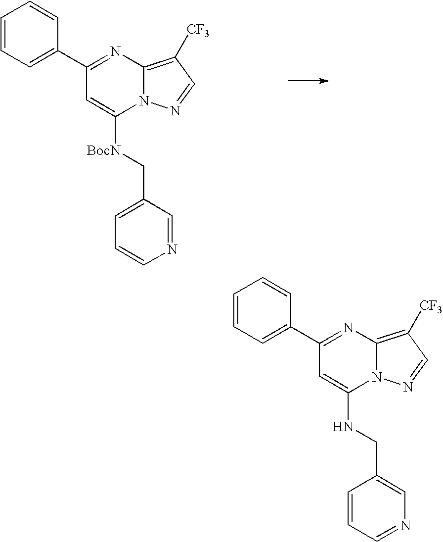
C1(C2=CC=CC=C2)=NC2=C([CF3])C=NN2C([BocN]CC2=CC=CN=C2)=C1.C1(C2=CC=CC=C2)=NC2=C([CF3])C=NN2C(NCC2=CN=CC=C2)=C1
